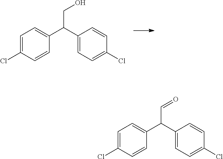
C1=C(Cl)C=CC(C(C2=CC=C(Cl)C=C2)CO)=C1.C1=C(Cl)C=CC(C(C2=CC=C(Cl)C=C2)C=O)=C1
